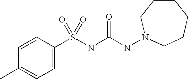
C1=CC(C)=CC=C1S(NC(NN1CCCCCC1)=O)(=O)=O
